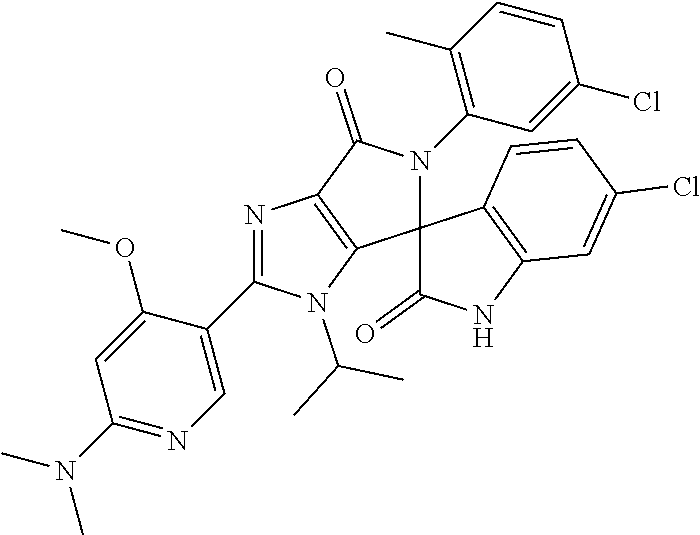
N1=C(C2=CN=C(N(C)C)C=C2OC)N(C(C)C)C2=C1C(=O)N(C1=C(C)C=CC(Cl)=C1)C21C(=O)NC2=C1C=CC(Cl)=C2
